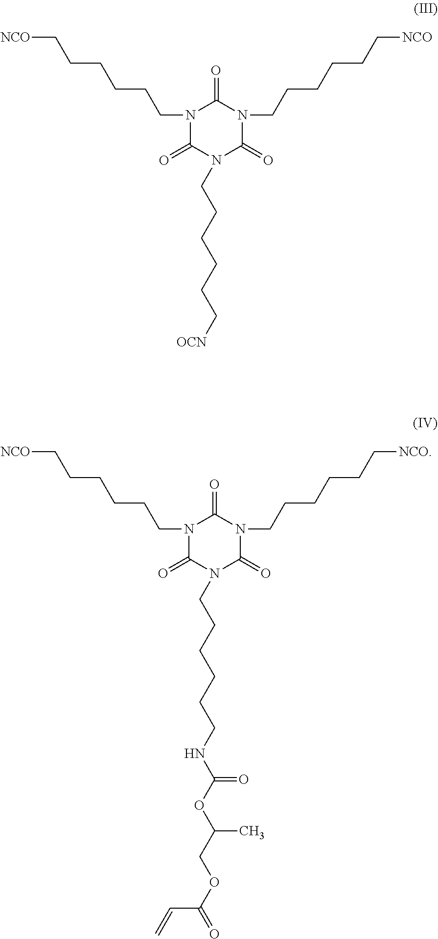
N1(CCCCCC[NCO])C(=O)N(CCCCCCNC(OC(COC(=O)C=C)C)=O)C(=O)N(CCCCCC[NCO])C1=O.N1(CCCCCC[NCO])C(=O)N(CCCCCC[OCN])C(=O)N(CCCCCC[NCO])C1=O
